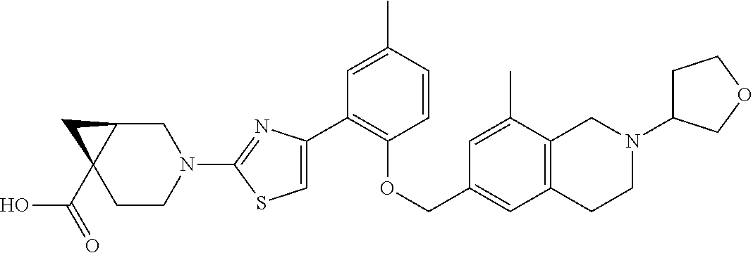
C1(C2=CSC(N3CC4C(C(=O)O)(CC3)C4)=N2)=C(OCC2=CC3=C(C(C)=C2)CN(C2CCOC2)CC3)C=CC(C)=C1
